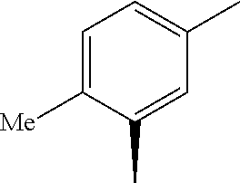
C1=C([Me])C(C)=CC(C)=C1
